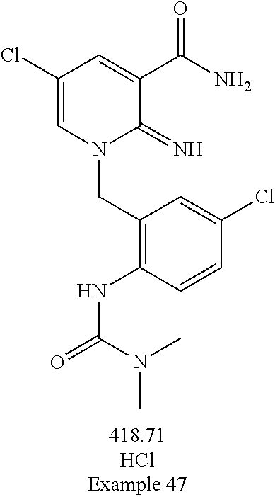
C(N1C(=N)C(C(N)=O)=CC(Cl)=C1)C1=C(NC(=O)N(C)C)C=CC(Cl)=C1
